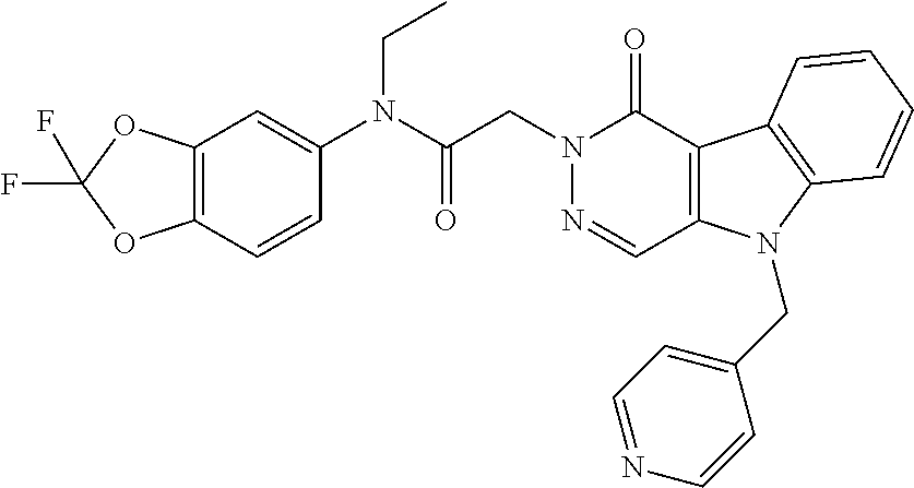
C12=C(C=CC(N(C(CN3N=CC4=C(C3=O)C3=C(N4CC4=CC=NC=C4)C=CC=C3)=O)CC)=C1)OC(F)(F)O2
